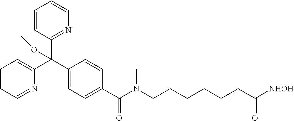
C1=CC=C(C(C2=CC=C(C(N(CCCCCCC([NHOH])=O)C)=O)C=C2)(C2=NC=CC=C2)OC)N=C1
